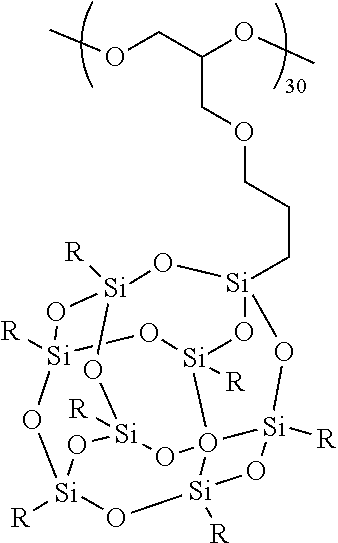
COCC(OC)COCCC[Si]12O[Si]3([R])O45[Si]([R])(O1)O[Si]4([R])O[Si]1([R])O[Si]([R])(O3)O[Si]([R])(O[Si]([R])(O5)O1)O2
